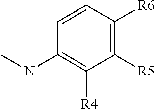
C1=CC(NC)=C([R4])C([R5])=C1[R6]
